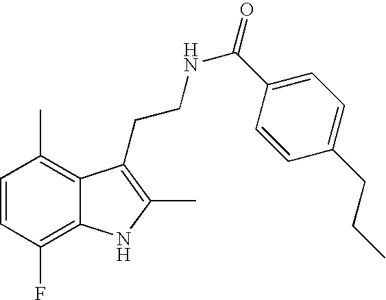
C1=CC(F)=C2C(=C1C)C(CCNC(=O)C1=CC=C(CCC)C=C1)=C(C)N2
